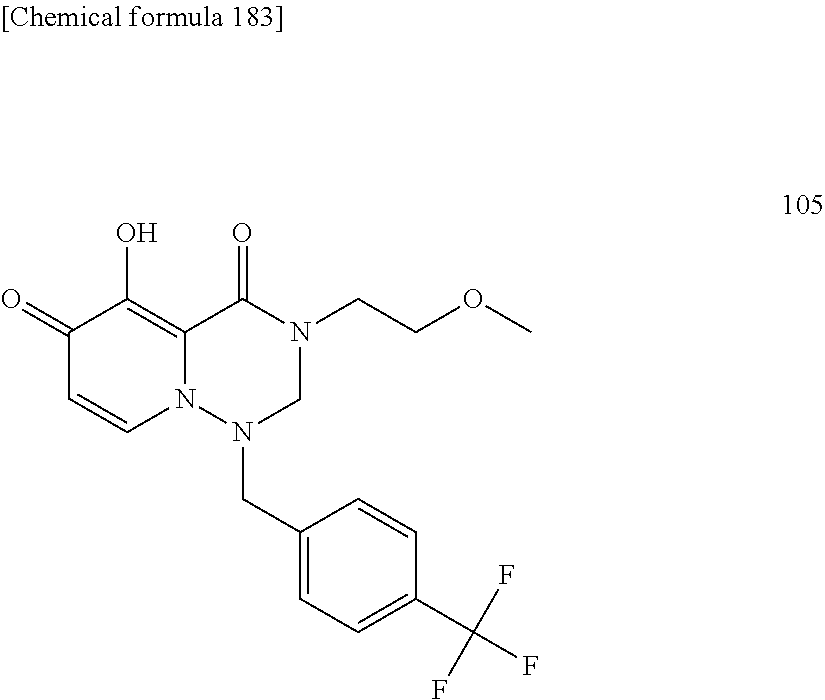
C1(=O)C=CN2C(=C1O)C(=O)N(CCOC)CN2CC1=CC=C(C(F)(F)F)C=C1
